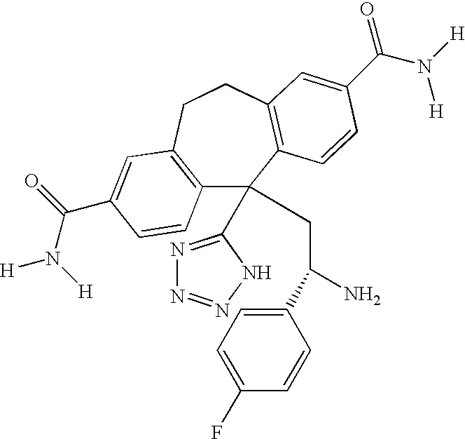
C12=C(CCC3=C(C1(C1=NN=NN1)CC(N)C1=CC=C(F)C=C1)C=CC(C(N([H])[H])=O)=C3)C=C(C(=O)N([H])[H])C=C2
